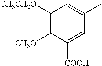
C1([CH3CH2O])=C([CH3O])C([COOH])=CC(C)=C1
